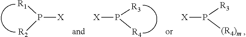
P([X])([R1])[R2].P([X])([R3])[R4].P([X])([R3])[(R4)m]
